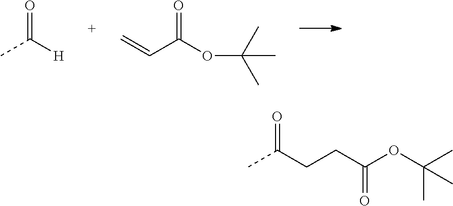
O=C([H])C.O=C(OC(C)(C)C)C=C.O=C(CCC(=O)OC(C)(C)C)C
